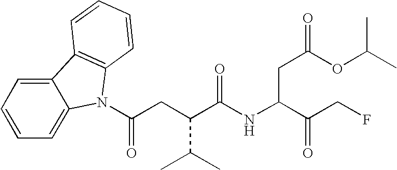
C12=CC=CC=C1N(C(=O)CC(C(C)C)C(NC(CC(=O)OC(C)C)C(CF)=O)=O)C1=C2C=CC=C1
